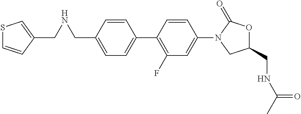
C1=C(CNCC2=CSC=C2)C=CC(C2=C(F)C=C(N3CC(CNC(C)=O)OC3=O)C=C2)=C1
